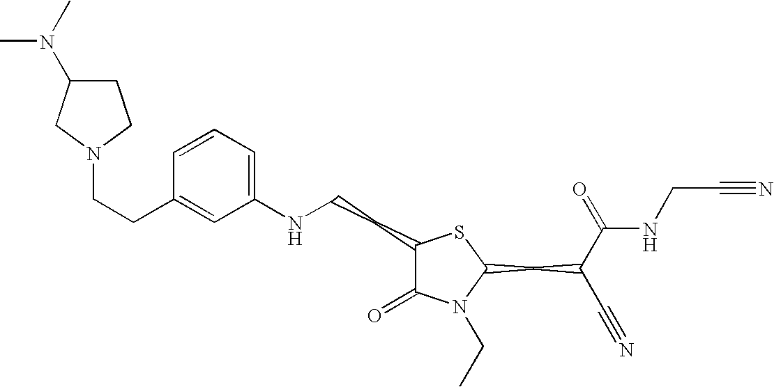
C(CC1=CC(NCCC2C(=O)N(CC)C(CC(C#N)C(=O)NCC#N)S2)=CC=C1)N1CC(N(C)C)CC1
